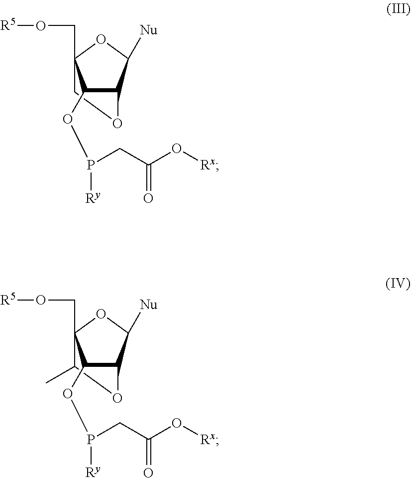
C1C2(CO[R5])C(OP([Ry])CC(=O)O[Rx])C(C([Nu])O2)O1.C1(C)C2(CO[R5])C(OP([Ry])CC(=O)O[Rx])C(C([Nu])O2)O1
